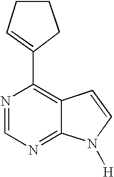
N1=CN=C2C(=C1C1=CCCC1)C=CN2[H]
